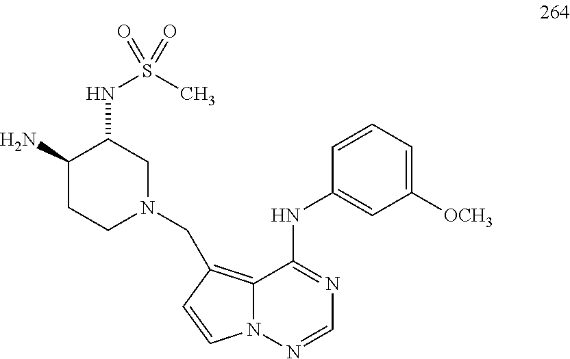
C1(N)CCN(CC2=C3N(C=C2)N=CN=C3NC2=CC([OCH3])=CC=C2)CC1NS(C)(=O)=O
